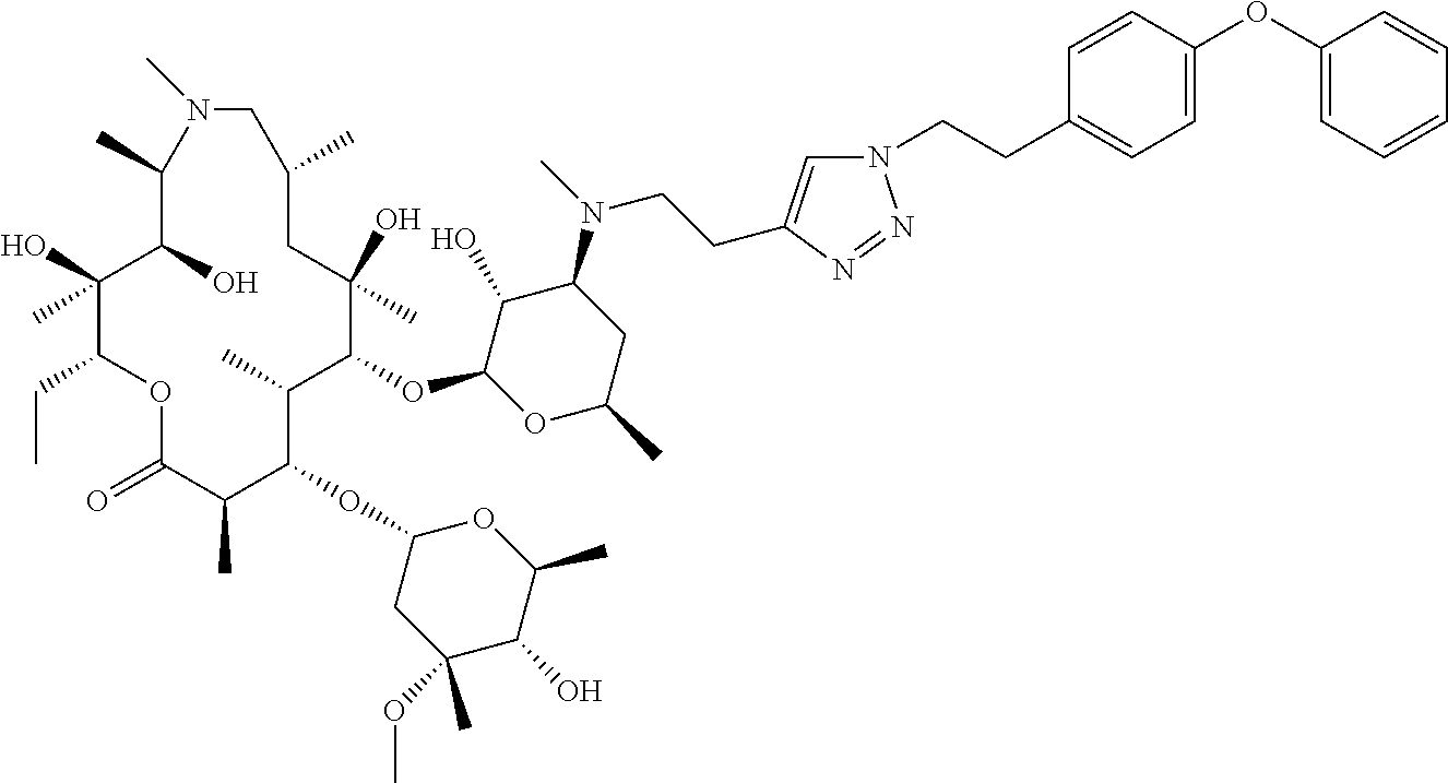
C1(O)C(OC2C(C)C(OC3CC(OC)(C)C(O)C(C)O3)C(C)C(=O)OC(CC)C(O)(C)C(O)C(C)N(C)CC(C)CC2(O)C)OC(C)CC1N(C)CCC1=CN(CCC2=CC=C(OC3=CC=CC=C3)C=C2)N=N1
